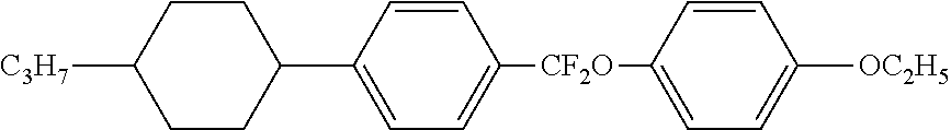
C1=CC(C2CCC([C3H7])CC2)=CC=C1[CF2O]C1=CC=C([OC2H5])C=C1
